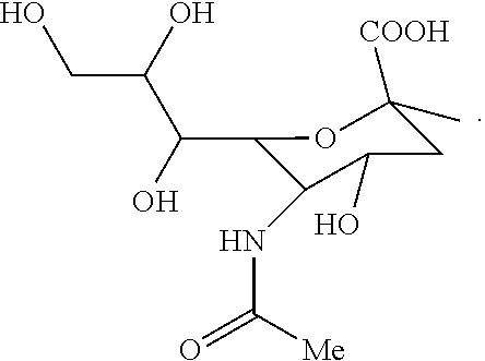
C1(C(O)C(O)CO)C(NC(=O)[Me])C(O)CC([COOH])(C)O1
